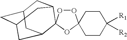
O1OC2(OC13C1CC4CC(CC3C4)C1)CCC([R1])([R2])CC2
